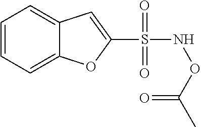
C1=CC=C2C(=C1)C=C(S(NOC(C)=O)(=O)=O)O2
